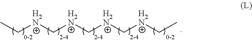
C([H2N]C[H2N]C[H2N]CC)[H2N]CC
